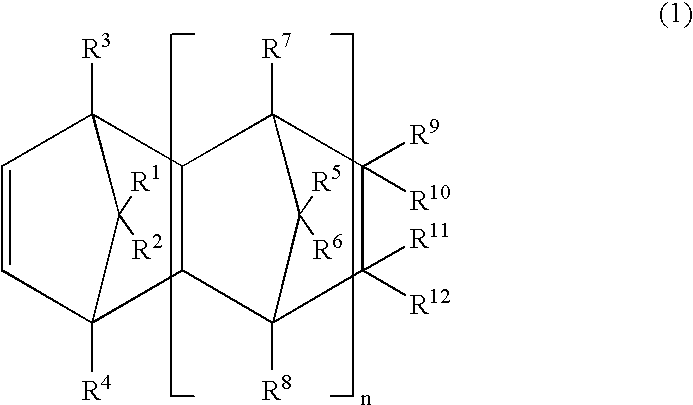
C1=CC2([R4])C([R2])([R1])C1([R3])C1C2C2([R8])C([R11])([R12])C([R9])([R10])C1([R7])C2([R6])[R5]
